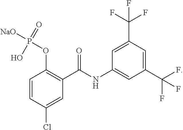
C1=CC(Cl)=CC(C(NC2=CC(C(F)(F)F)=CC(C(F)(F)F)=C2)=O)=C1OP(=O)(O)[NaO]
